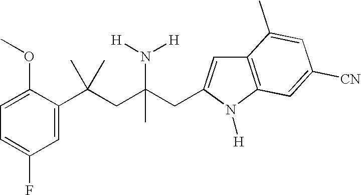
C1=C(C(CC(CC2=CC3=C(N2[H])C=C([CN])C=C3C)(N([H])[H])C)(C)C)C(OC)=CC=C1F
